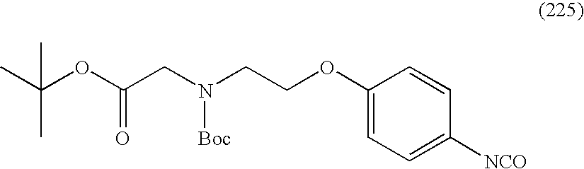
C1(OCCN(CC(OC(C)(C)C)=O)[Boc])=CC=C([NCO])C=C1
